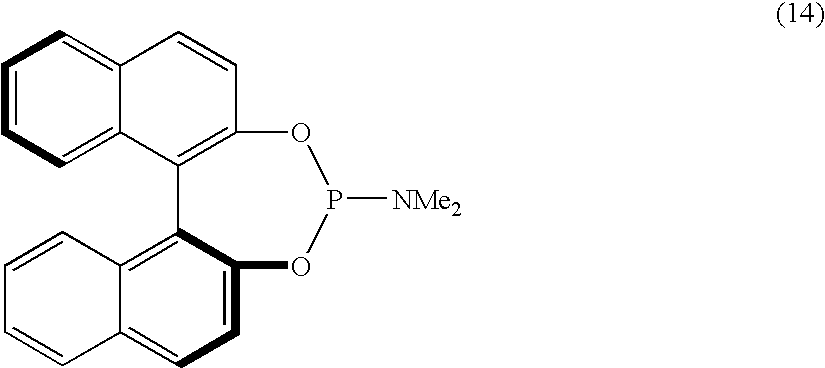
C1=CC=C2C(=C1)C=CC1=C2C2=C3C(=CC=C2OP([NMe2])O1)C=CC=C3
